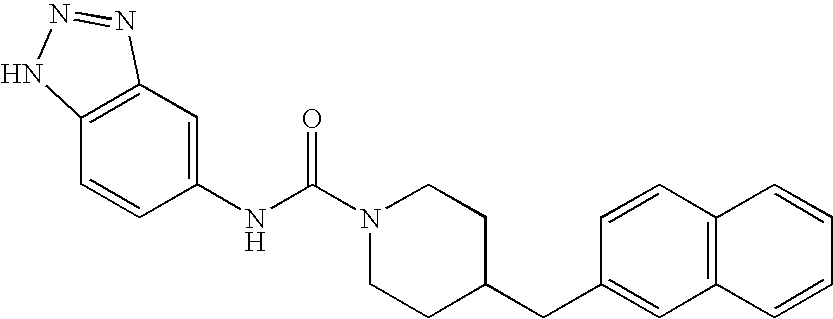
N(C(N1CCC(CC2=CC3=C(C=C2)C=CC=C3)CC1)=O)C1=CC2=C(C=C1)NN=N2
